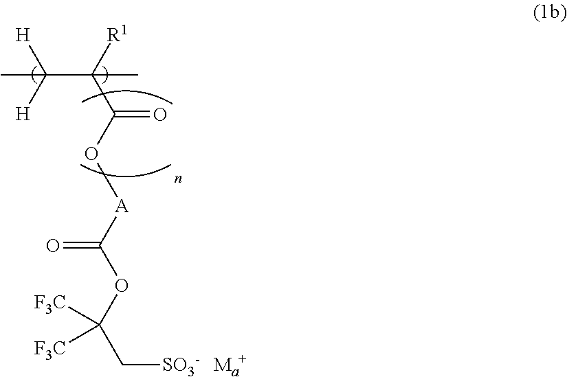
C(C([R1])(C(O[A]C(OC(C[SO3-])([F3C])[F3C])=O)=O)C)([H])([H])C
